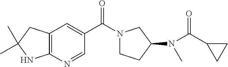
N(C(C1CC1)=O)(C)C1CN(C(C2=CC3=C(N=C2)NC(C)(C)C3)=O)CC1
